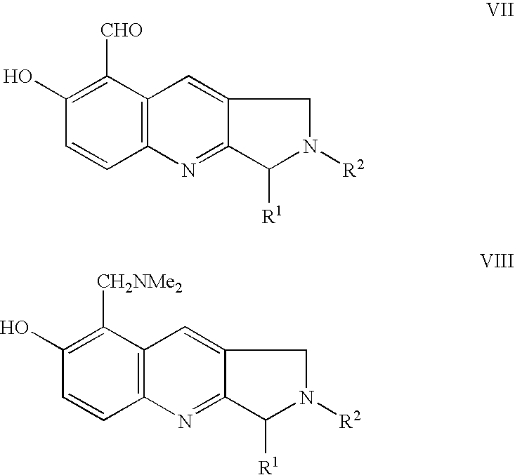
C1(O)=C([CHO])C2=C(C=C1)N=C1C(=C2)CN([R2])C1[R1].C1(O)=C([CH2NMe2])C2=C(C=C1)N=C1C(=C2)CN([R2])C1[R1]
